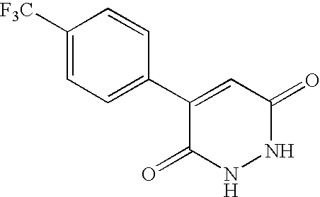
C1([F3C])=CC=C(C2=CC(=O)NNC2=O)C=C1
